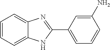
C1=CC=C2C(=C1)N=C(C1=CC=CC(N)=C1)N2
